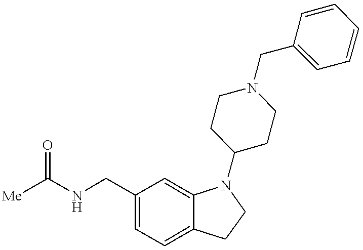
C1(CNC([Me])=O)=CC=C2C(=C1)N(C1CCN(CC3=CC=CC=C3)CC1)CC2
